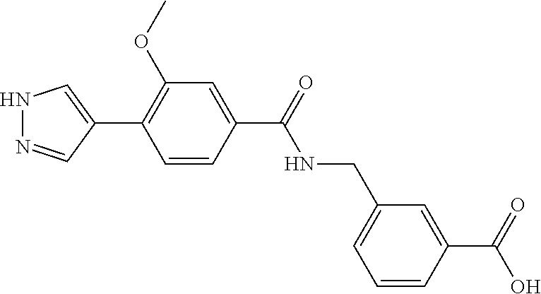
N1N=CC(C2=C(OC)C=C(C(NCC3=CC=CC(C(O)=O)=C3)=O)C=C2)=C1
